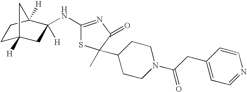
C1C2([H])CC([H])(NC3=NC(=O)C(C)(C4CCN(C(CC5=CC=NC=C5)=O)CC4)S3)C([H])(C1)C2
